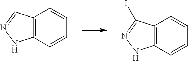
C12=C(C=CC=C1)NN=C2.C12=C(C=CC=C1)NN=C2I
